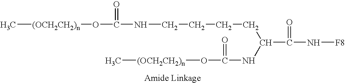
C[(OCH2CH2)n]OC(NCCCCC(NC(O[(OCH2CH2)n]C)=O)C(N[F8])=O)=O
